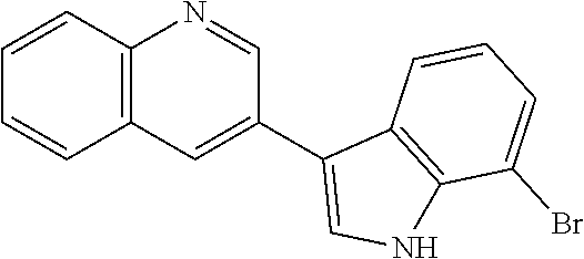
C1=CC2=C(C=C1)C=C(C1=CNC3=C1C=CC=C3Br)C=N2
